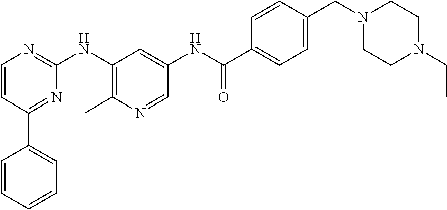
C1=CC(C2=CC=CC=C2)=NC(NC2=C(C)N=CC(NC(C3=CC=C(CN4CCN(CC)CC4)C=C3)=O)=C2)=N1
